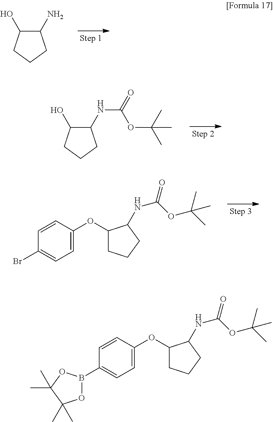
C1(N)C(O)CCC1.C1(NC(=O)OC(C)(C)C)C(O)CCC1.C1=C(OC2CCCC2NC(OC(C)(C)C)=O)C=CC(Br)=C1.C1=C(OC2CCCC2NC(OC(C)(C)C)=O)C=CC(B2OC(C)(C)C(C)(C)O2)=C1
